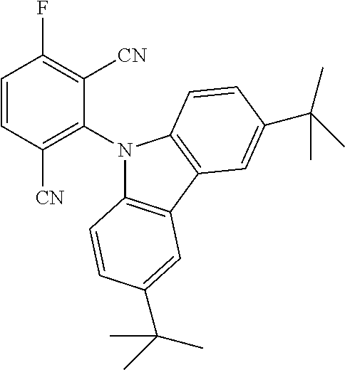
N1(C2=C([CN])C=CC(F)=C2[CN])C2=C(C3=C1C=CC(C(C)(C)C)=C3)C=C(C(C)(C)C)C=C2
